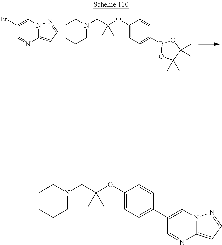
N1(CC(OC2=CC=C(B3OC(C)(C)C(C)(C)O3)C=C2)(C)C)CCCCC1.BrC1=CN2C(=CC=N2)N=C1.N1(CC(OC2=CC=C(C3=CN4C(=CC=N4)N=C3)C=C2)(C)C)CCCCC1
